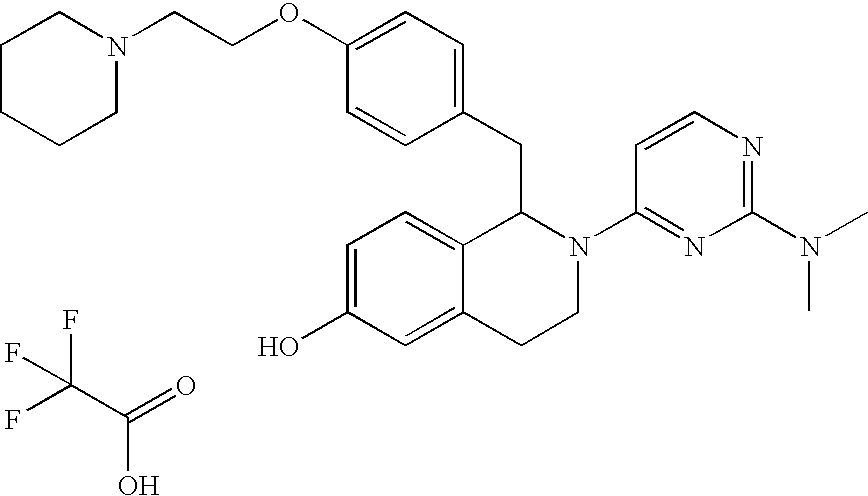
C1=C(OCCN2CCCCC2)C=CC(CC2C3=CC=C(O)C=C3CCN2C2=NC(N(C)C)=NC=C2)=C1.FC(C(=O)O)(F)F
